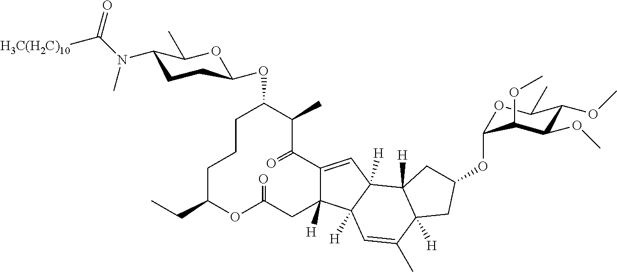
C1CCC(CC)OC(=O)CC2([H])C(=CC3([H])C2([H])C=C(C)C2([H])C3([H])CC(OC3OC(C)C(OC)C(OC)C3OC)C2)C(=O)C(C)C1OC1CCC(N(C)C(=O)[H3C(H2C)10])C(C)O1
